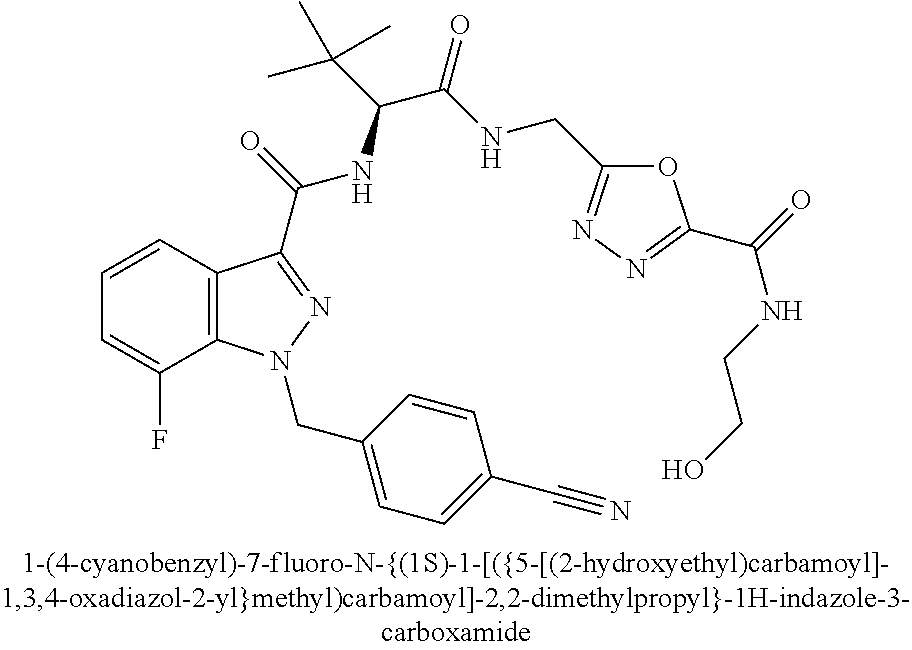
C1=CC2=C(C(F)=C1)N(CC1=CC=C(C#N)C=C1)N=C2C(=O)NC(C(C)(C)C)C(=O)NCC1=NN=C(C(=O)NCCO)O1
